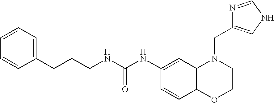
C1(NC(NCCCC2=CC=CC=C2)=O)=CC2=C(C=C1)OCCN2CC1=CNC=N1
